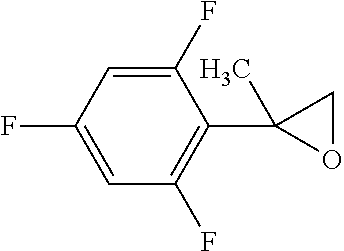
C1(F)=CC(F)=CC(F)=C1C1(C)OC1
